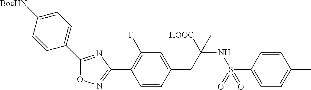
O1N=C(C2=C(F)C=C(CC(NS(C3=CC=C(C)C=C3)(=O)=O)([HOOC])C)C=C2)N=C1C1=CC=C([BocHN])C=C1
